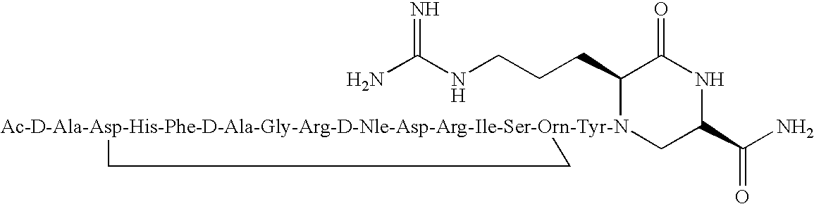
NC(NCCCC1[Ac-D-Ala-Asp-His-Phe-D-Ala-Gly-Arg-D-Nle-Asp-Arg-Ile-Ser-Orn-Tyr-N]2(CC(C(N)=O)NC1=O)CC2)=N
